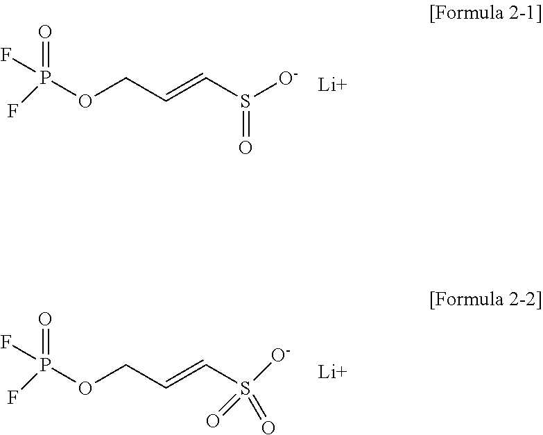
C(S([O-])=O)=CCOP(F)(=O)F.[Li].C(S([O-])(=O)=O)=CCOP(F)(=O)F.[Li]
